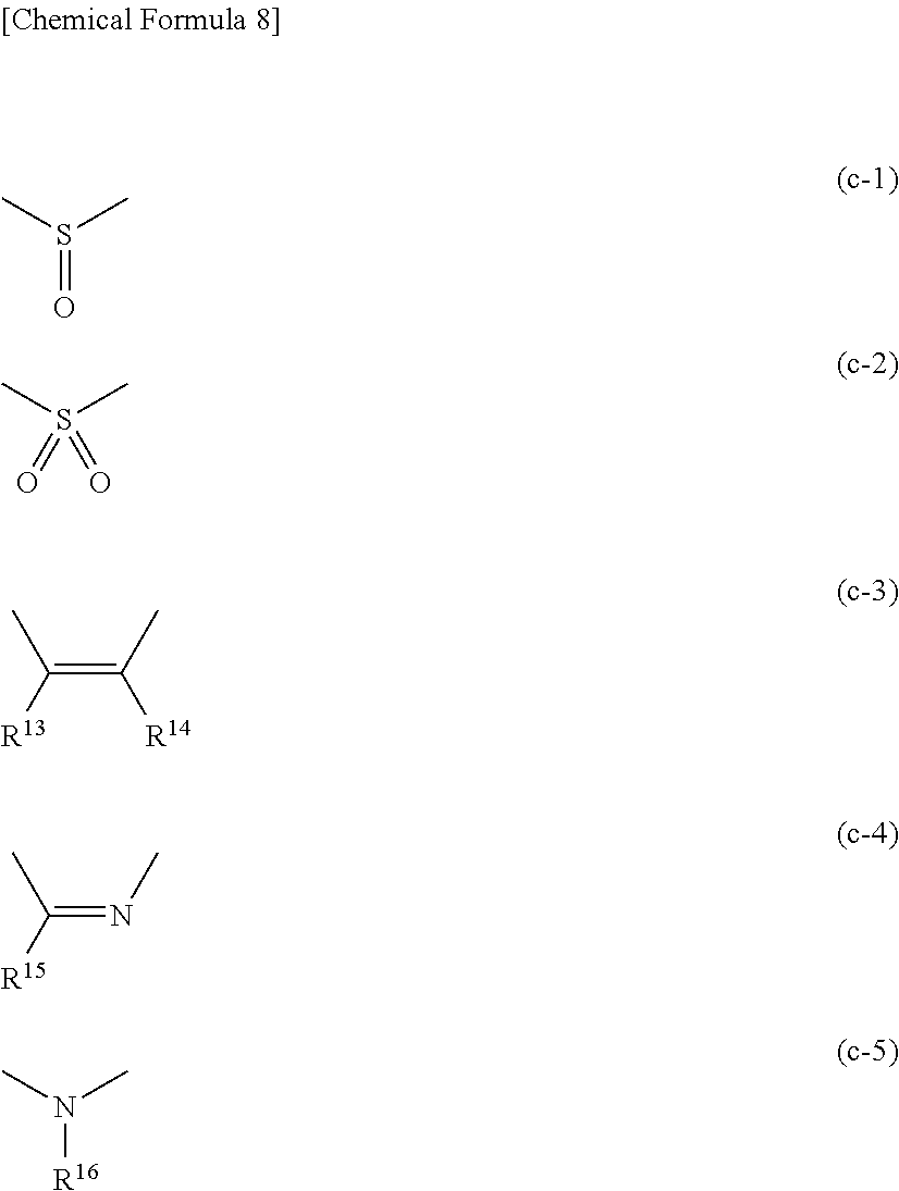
S(=O)(C)C.S(=O)(C)(C)=O.C(=C([R14])C)(C)[R13].C(=NC)(C)[R15].N([R16])(C)C
